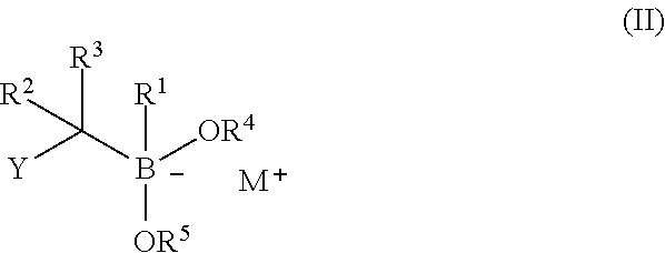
[Y]C([R3])([B-]([OR5])([OR4])[R1])[R2].[M]
